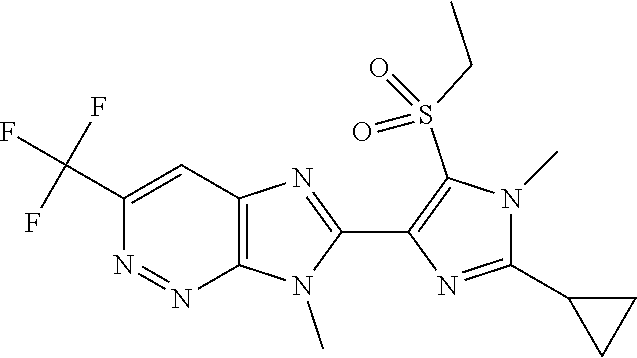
C12=C(C=C(C(F)(F)F)N=N1)N=C(C1=C(S(CC)(=O)=O)N(C)C(C3CC3)=N1)N2C
